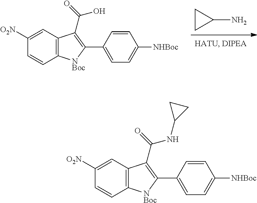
C1CC1N.C1([O2N])=CC2=C([NBoc]C(C3=CC=C([NHBoc])C=C3)=C2C(=O)O)C=C1.C1([O2N])=CC2=C([NBoc]C(C3=CC=C([NHBoc])C=C3)=C2C(=O)NC2CC2)C=C1
